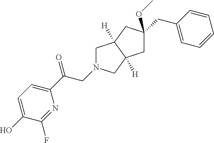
C1C(CC2=CC=CC=C2)(OC)CC2([H])C1([H])CN(CC(=O)C1=CC=C(O)C(F)=N1)C2
